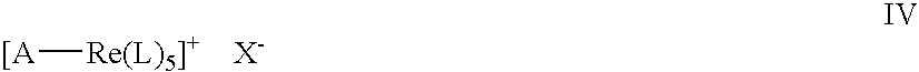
[[A][Re(L)5]+]
